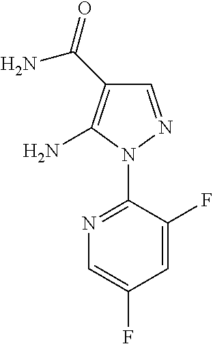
C1=NN(C2=NC=C(F)C=C2F)C(N)=C1C(=O)N
